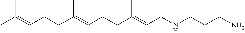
C(C(=CCCC(=CCNCCCN)C)C)CC=C(C)C
